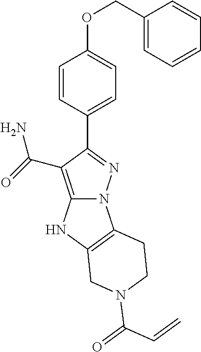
O(C1=CC=C(C2=NN3C(=C2C(=O)N)NC2=C3CCN(C(=O)C=C)C2)C=C1)CC1=CC=CC=C1
